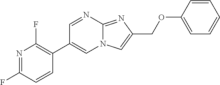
C1=NC2=NC(COC3=CC=CC=C3)=CN2C=C1C1=C(F)N=C(F)C=C1
